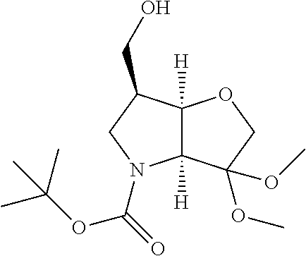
C12([H])C([H])(C(OC)(OC)CO1)N(C(=O)OC(C)(C)C)CC2CO
